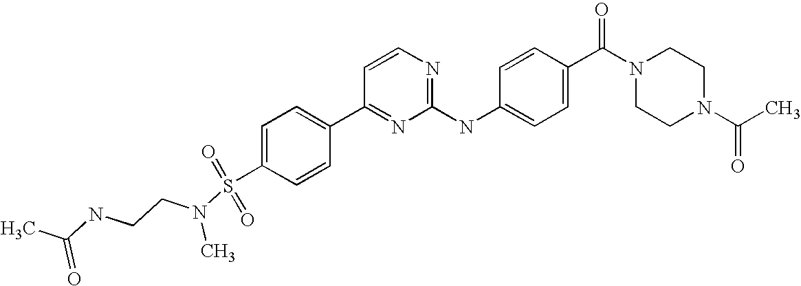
C1(C2=NC(NC3=CC=C(C(=O)N4CCN(C(=O)C)CC4)C=C3)=NC=C2)=CC=C(S(N(CCNC(C)=O)C)(=O)=O)C=C1
